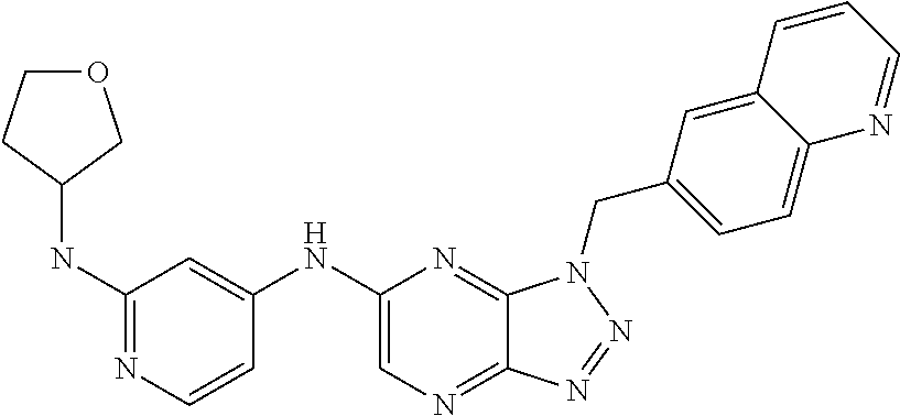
C1(NC2=CC(NC3COCC3)=NC=C2)=CN=C2C(=N1)N(CC1=CC=C3C(=C1)C=CC=N3)N=N2
